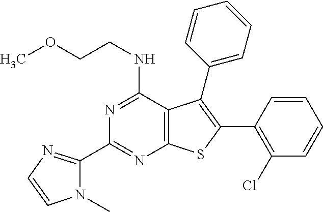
N1=C(NCCOC)C2=C(N=C1C1=NC=CN1C)SC(C1=C(Cl)C=CC=C1)=C2C1=CC=CC=C1
